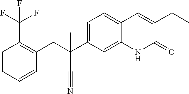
C(C1=C(C(F)(F)F)C=CC=C1)C(C#N)(C1=CC=C2C(=C1)NC(=O)C(CC)=C2)C
